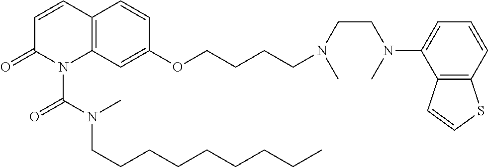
C12=C(C=C(OCCCCN(C)CCN(C)C3=CC=CC4=C3C=CS4)C=C1)N(C(N(C)CCCCCCCCC)=O)C(=O)C=C2
